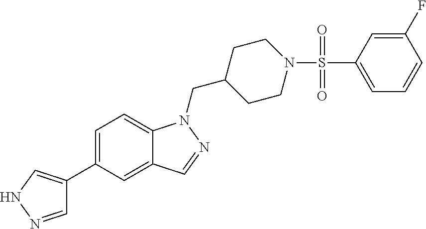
N1N=CC(C2=CC=C3C(=C2)C=NN3CC2CCN(S(C3=CC=CC(F)=C3)(=O)=O)CC2)=C1
